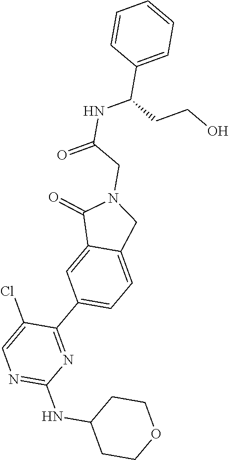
C1CC(NC2=NC=C(Cl)C(C3=CC=C4C(=C3)C(=O)N(CC(NC(C3=CC=CC=C3)CCO)=O)C4)=N2)CCO1
